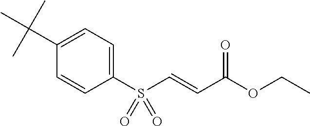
C1=CC(S(C=CC(OCC)=O)(=O)=O)=CC=C1C(C)(C)C
